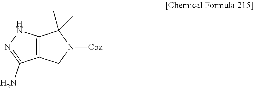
C12=C(CN([Cbz])C1(C)C)C(N)=NN2
